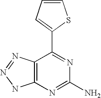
C1=CC=C(C2=NC(N)=NC3=C2N=NN3)S1
